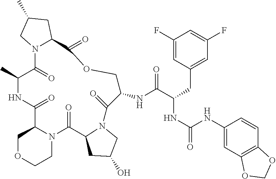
C1C(O)CN2C1C(=O)N1C(C(=O)NC(C)C(=O)N3C(CC(C)C3)C(=O)OCC(NC(C(CC3=CC(F)=CC(F)=C3)NC(=O)NC3=CC4=C(C=C3)OCO4)=O)C2=O)COCC1
